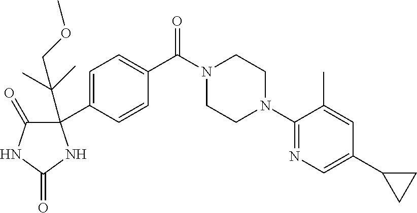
C1=C(C2(C(C)(C)COC)C(=O)NC(=O)N2)C=CC(C(N2CCN(C3=NC=C(C4CC4)C=C3C)CC2)=O)=C1
